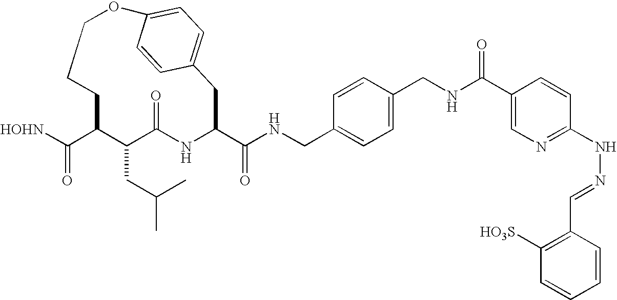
[HOHN]C(C1C(CC(C)C)C(=O)NC(C(NCC2=CC=C(CNC(C3=CN=C(NN=CC4=C([HO3S])C=CC=C4)C=C3)=O)C=C2)=O)CC2=CC=C(OCCC1)C=C2)=O
